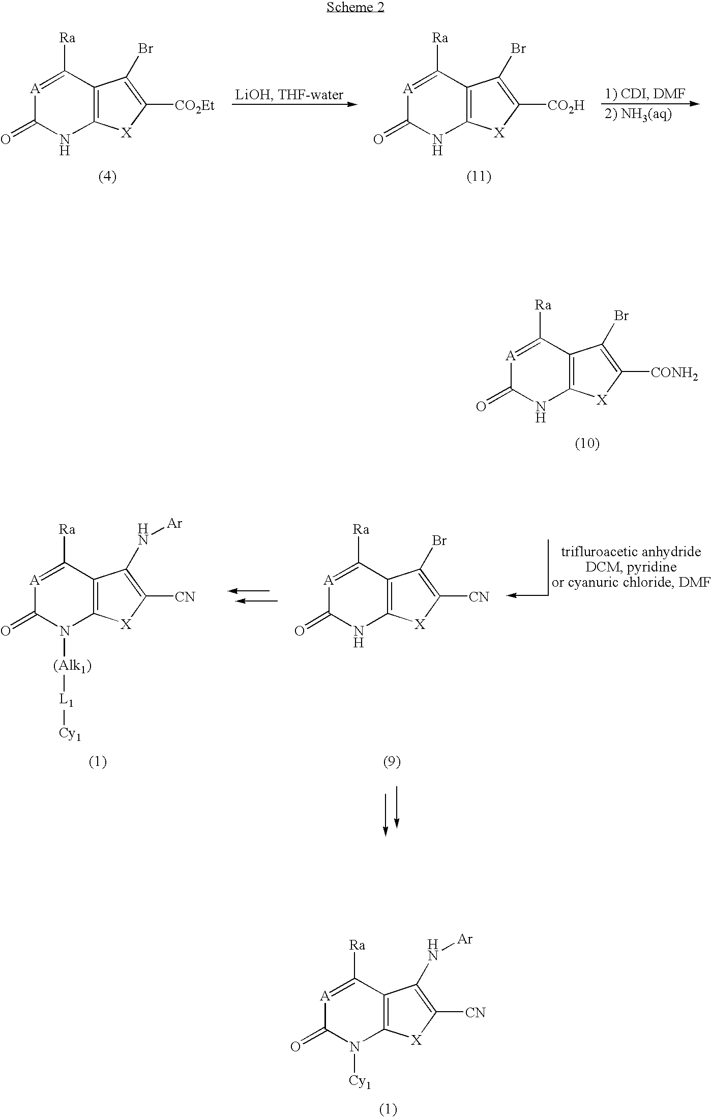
[A]1=C([Ra])C2=C(N([Cy1])C1=O)[X]C([CN])=C2N[Ar].[A]1=C([Ra])C2=C(NC1=O)[X]C([CO2H])=C2Br.[A]1=C([Ra])C2=C(NC1=O)[X]C([CO2Et])=C2Br.[A]1=C([Ra])C2=C(NC1=O)[X]C([CONH2])=C2Br.[A]1=C([Ra])C2=C(NC1=O)[X]C([CN])=C2Br.[A]1=C([Ra])C2=C(N([(Alk1)][L1][Cy1])C1=O)[X]C([CN])=C2N[Ar]
